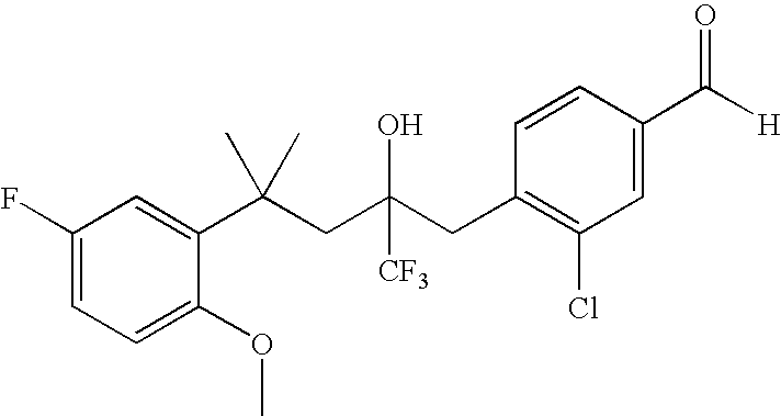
C1=C(OC)C(C(CC(CC2=C(Cl)C=C(C([H])=O)C=C2)([CF3])O)(C)C)=CC(F)=C1
